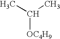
C([OC4H9])(C)C
